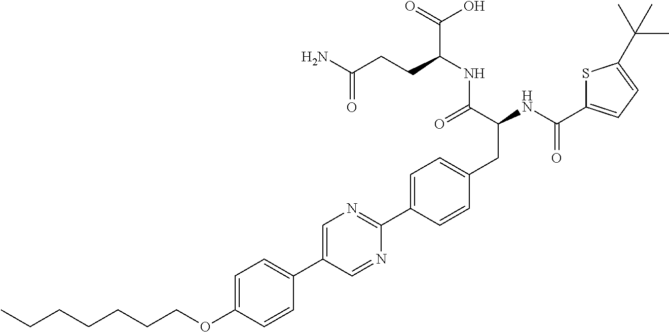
CCCCCCCOC1=CC=C(C2=CN=C(C3=CC=C(CC(NC(=O)C4=CC=C(C(C)(C)C)S4)C(=O)NC(C(O)=O)CCC(N)=O)C=C3)N=C2)C=C1
